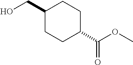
C1(CO)CCC(C(OC)=O)CC1
